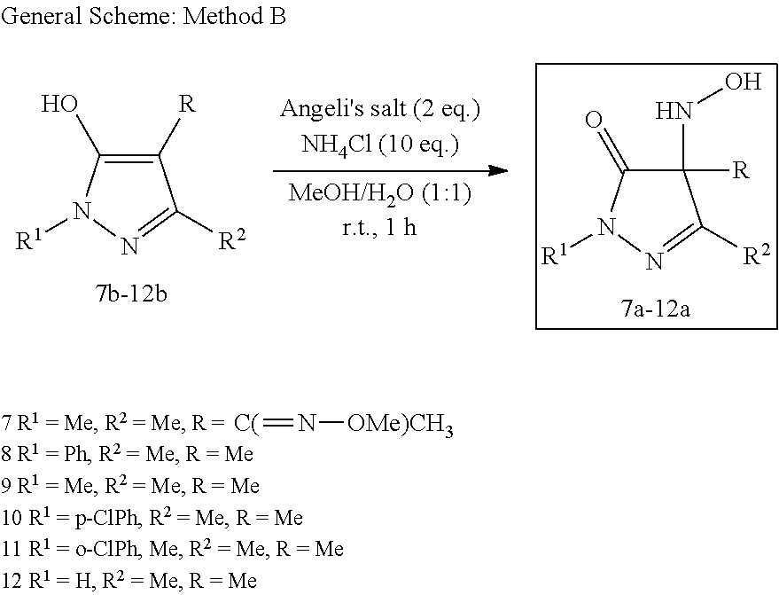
C1([R])=C(O)N([R1])N=C1[R2].C1([R])(NO)C(=O)N([R1])N=C1[R2].[C(]=N[OMe)CH3]
